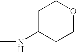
C1C(NC)CCOC1
